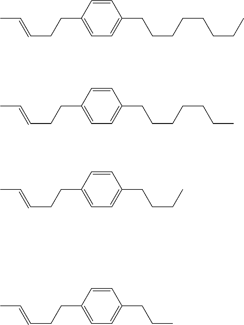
C1=CC(CCC=CC)=CC=C1CCCCCCCC.C1=CC(CCC=CC)=CC=C1CCCCCCC.C1=CC(CCC=CC)=CC=C1CCCC.C1=CC(CCC=CC)=CC=C1CCC
